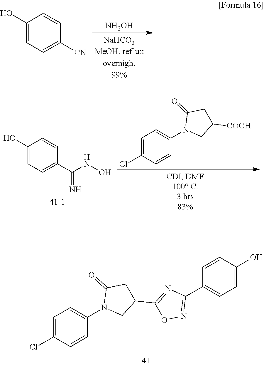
[NH2OH].C1(O)=CC=C([CN])C=C1.C1=C(Cl)C=CC(N2CC(C3=NC(C4=CC=C(O)C=C4)=NO3)CC2=O)=C1.C1(O)=CC=C(C(NO)=N)C=C1.C1=C(Cl)C=CC(N2CC([COOH])CC2=O)=C1
